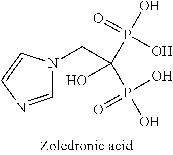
C(C(P(O)(O)=O)(O)P(=O)(O)O)N1C=NC=C1
